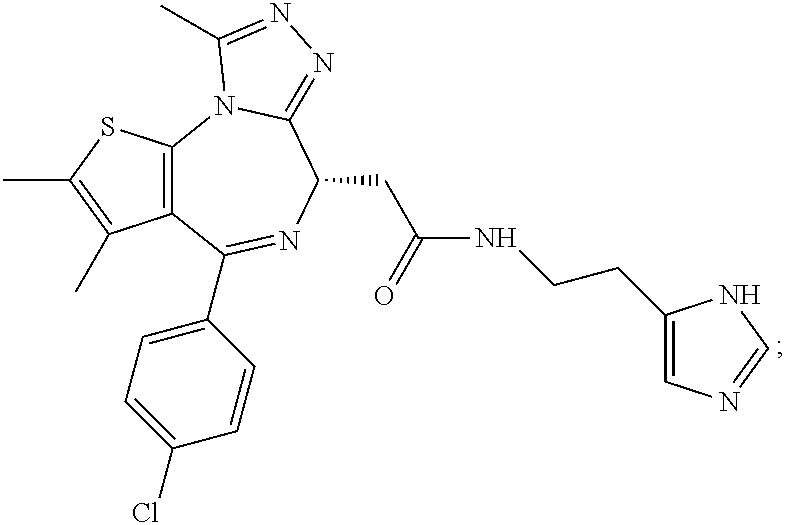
C12=C(SC(C)=C1C)N1C(=NN=C1C)C(CC(=O)NCCC1=CN=CN1)N=C2C1=CC=C(Cl)C=C1
